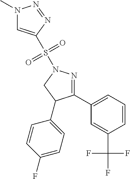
N1(C)C=C(S(=O)(=O)N2N=C(C3=CC=CC(C(F)(F)F)=C3)C(C3=CC=C(F)C=C3)C2)N=N1
